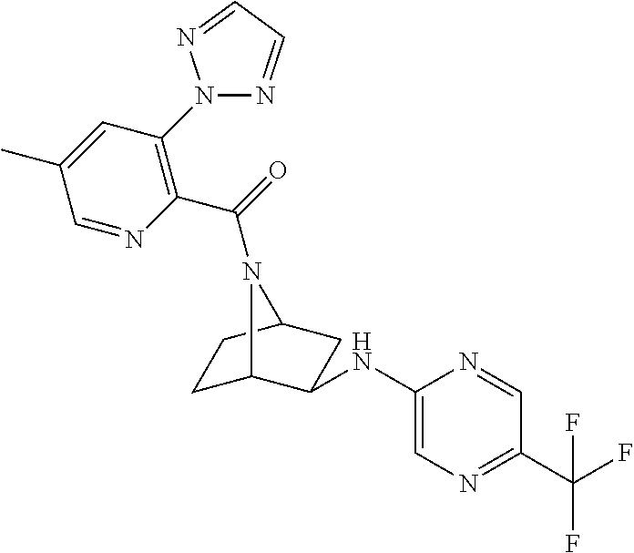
C1C2C(NC3=CN=C(C(F)(F)F)C=N3)CC(C1)N2C(=O)C1=C(N2N=CC=N2)C=C(C)C=N1
